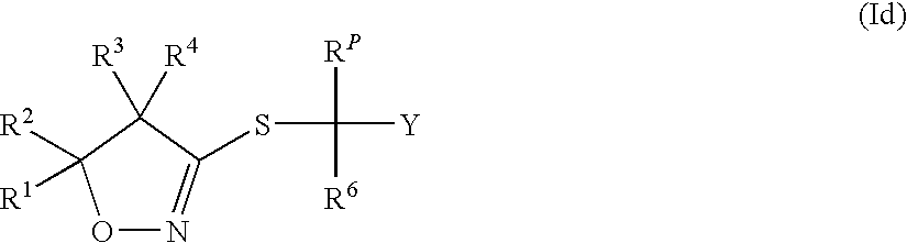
O1N=C(SC([RP])([R6])[Y])C([R4])([R3])C1([R2])[R1]
